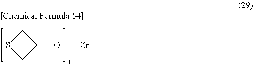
S1CC(O[Zr])C1
